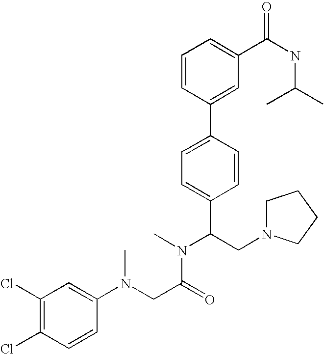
C1=CC(C2=CC=C(C(CN3CCCC3)N(C)C(CN(C3=CC(Cl)=C(Cl)C=C3)C)=O)C=C2)=CC(C(NC(C)C)=O)=C1
